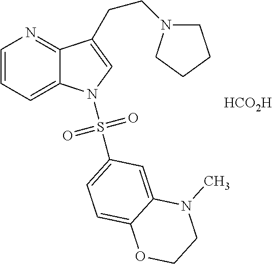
[HCO2H].C1=CC=C2C(=N1)C(CCN1CCCC1)=CN2S(=O)(=O)C1=CC=C2C(=C1)N(C)CCO2
